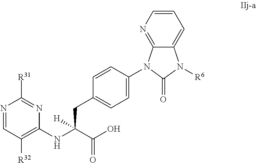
C1(NC(C(O)=O)(CC2=CC=C(N3C4=NC=CC=C4N([R6])C3=O)C=C2)[H])=C([R32])C=NC([R31])=N1
